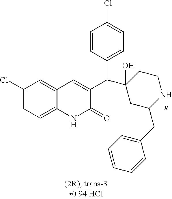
C1(Cl)=CC=C2C(=C1)C=C(C(C1(O)CC(CC3=CC=CC=C3)NCC1)C1=CC=C(Cl)C=C1)C(=O)N2.[R]
